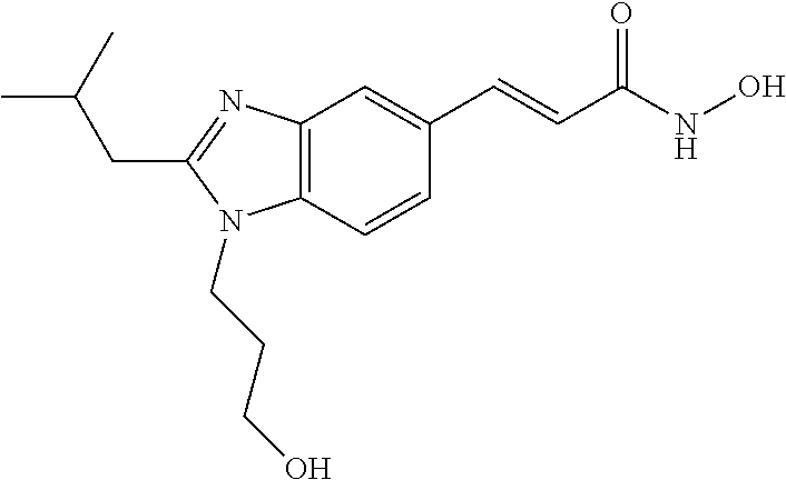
C(C1=NC2=C(N1CCCO)C=CC(C=CC(NO)=O)=C2)C(C)C
